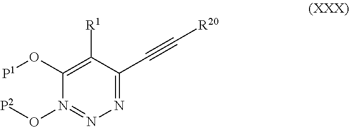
[P1]OC1=C([R1])C(C#C[R20])=NN=N1O[P2]
